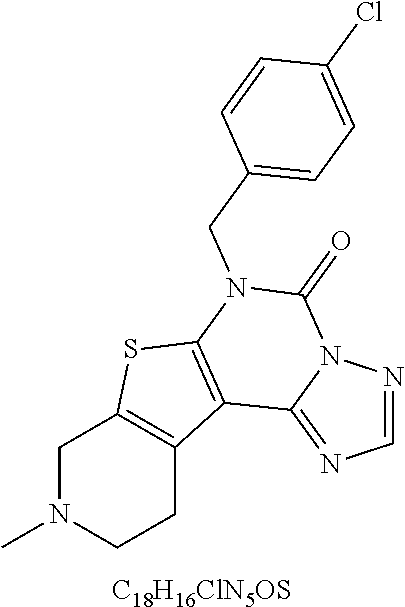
C1N(C)CCC2=C1SC1=C2C2=NC=NN2C(=O)N1CC1=CC=C(Cl)C=C1.[C18H16ClN5OS]
